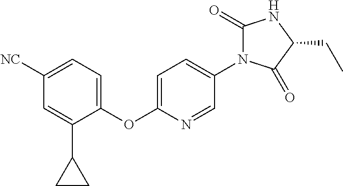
C1=C([NC])C=C(C2CC2)C(OC2=CC=C(N3C(=O)NC(CC)C3=O)C=N2)=C1
